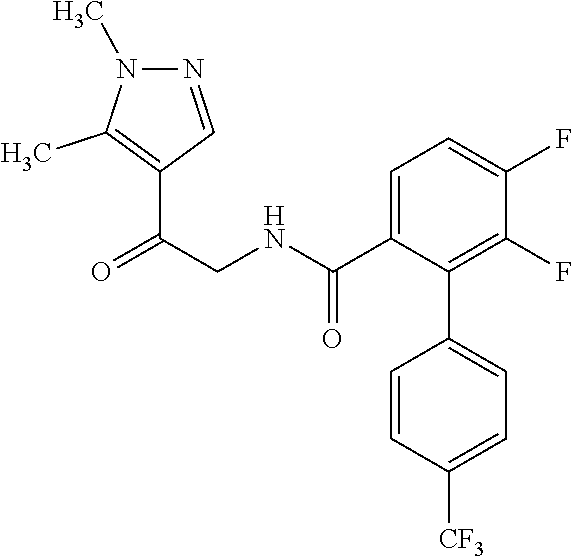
C1=C(C(NCC(=O)C2=C(C)N(C)N=C2)=O)C(C2=CC=C([CF3])C=C2)=C(F)C(F)=C1
